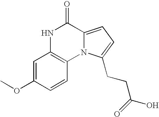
N1C2=C(N3C(=CC=C3CCC(=O)O)C1=O)C=CC(OC)=C2
